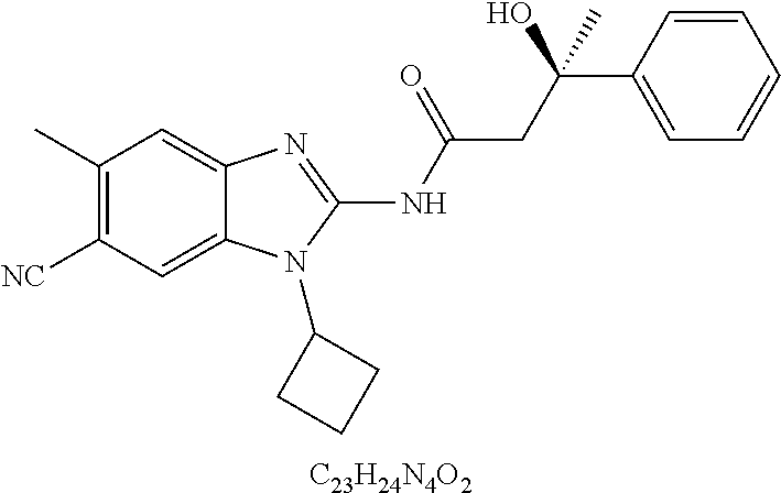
C1(C)=C([NC])C=C2C(=C1)N=C(NC(=O)CC(C1=CC=CC=C1)(C)O)N2C1CCC1.[C23H24N4O2]
